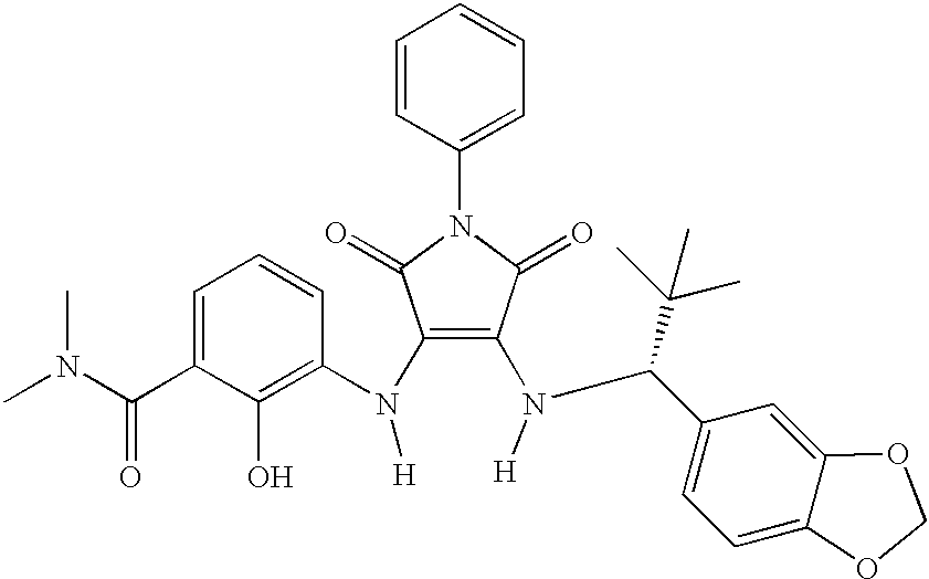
CN(C(C1=CC=CC(N(C2=C(N(C(C3=CC=C4C(=C3)OCO4)C(C)(C)C)[H])C(=O)N(C3=CC=CC=C3)C2=O)[H])=C1O)=O)C
